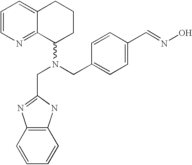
C1=CN=C2C(=C1)CCCC2N(CC1=NC2=C(N1)C=CC=C2)CC1=CC=C(C=NO)C=C1
